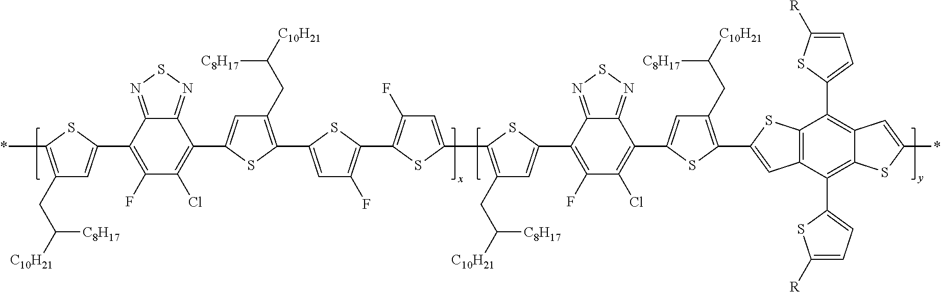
*C1=C(CC([C10H21])[C8H17])C=C(C2=C(F)C(Cl)=C(C3=CC(CC([C10H21])[C8H17])=C(C4=CC(F)=C(C5=C(F)C=C(C6=C(CC([C10H21])[C8H17])C=C(C7=C(F)C(Cl)=C(C8=CC(CC([C10H21])[C8H17])=C(C9=CC%10=C(C(C%11=CC=C([R])S%11)=C%11C(=C%10C%10=CC=C([R])S%10)SC(*)=C%11)S9)S8)C8=NSN=C78)S6)S5)S4)S3)C3=NSN=C23)S1
